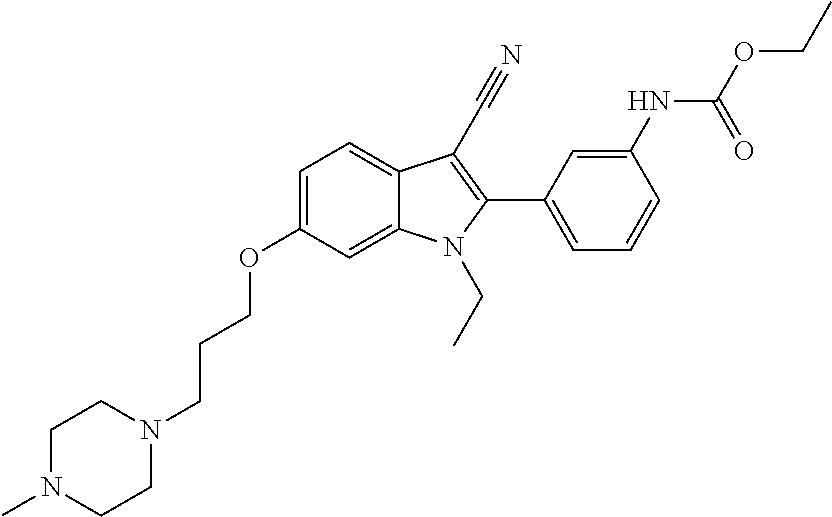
C1=C(OCCCN2CCN(C)CC2)C=C2C(=C1)C(C#N)=C(C1=CC=CC(NC(OCC)=O)=C1)N2CC
